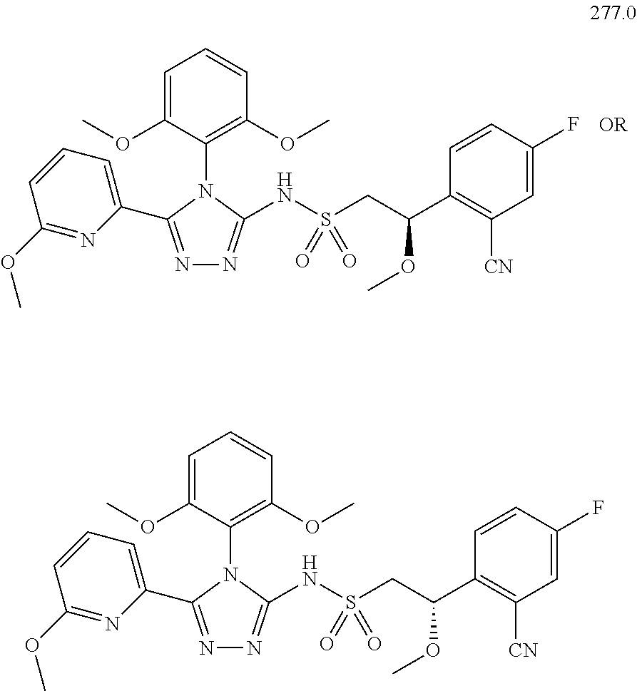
N1=C(C2=CC=CC(OC)=N2)N(C2=C(OC)C=CC=C2OC)C(NS(CC(C2=C([CN])C=C(F)C=C2)OC)(=O)=O)=N1.N1=C(C2=CC=CC(OC)=N2)N(C2=C(OC)C=CC=C2OC)C(NS(CC(C2=C([CN])C=C(F)C=C2)OC)(=O)=O)=N1
